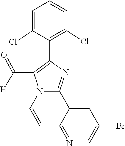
C1=CC=C(Cl)C(C2=C(C([H])=O)N3C(=N2)C2=CC(Br)=CN=C2C=C3)=C1Cl
